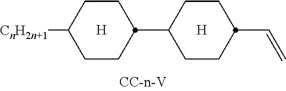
C1C(C2CCC([CnH2n+1])CC2)CCC(C=C)C1
